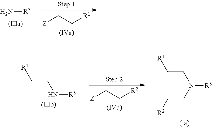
N[R3].[Z]CC[R1].[R1]CCN[R3].[Z]CC[R2].N([R3])(CC[R2])CC[R1]
